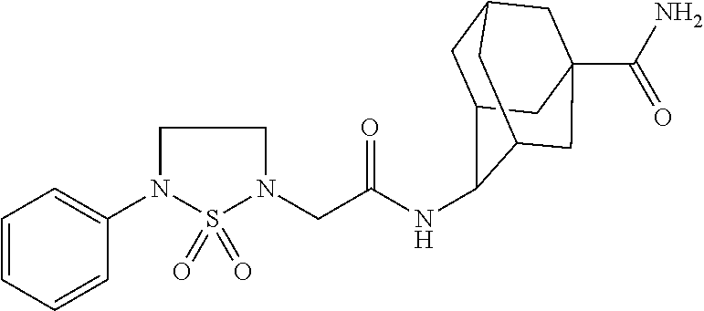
C1(N2CCN(CC(=O)NC3C4CC5CC(C(N)=O)(CC3C5)C4)S2(=O)=O)=CC=CC=C1
